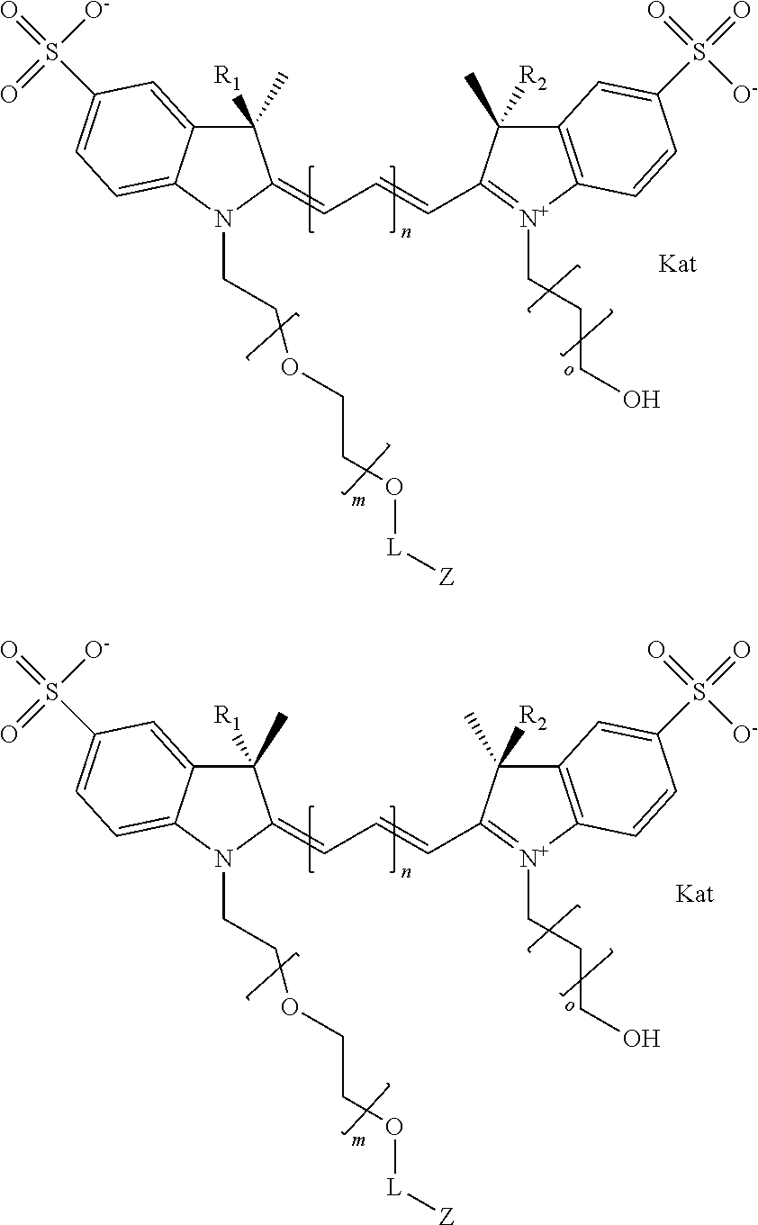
C1(C)([R1])C2=CC(S(=O)([O-])=O)=CC=C2N(CCOCCO[L][Z])C1=CC=CC1=[N+](CCCO)C2=C(C1(C)[R2])C=C(S(=O)(=O)[O-])C=C2.C1(C)([R1])C2=CC(S(=O)([O-])=O)=CC=C2N(CCOCCO[L][Z])C1=CC=CC1=[N+](CCCO)C2=C(C1(C)[R2])C=C(S(=O)(=O)[O-])C=C2
